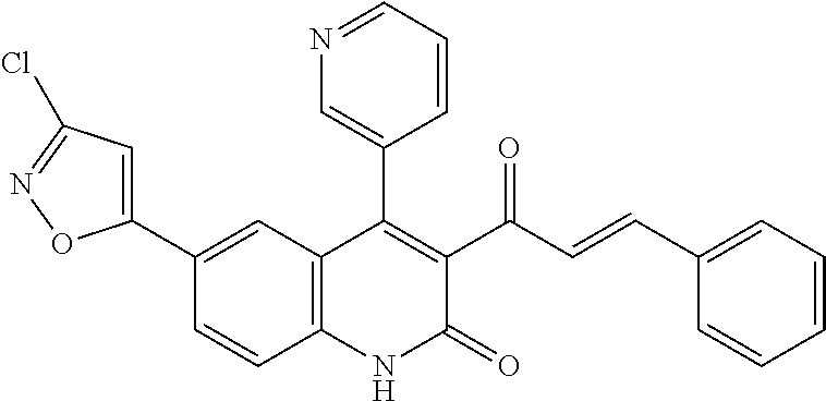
C1(C2=CC(Cl)=NO2)=CC2=C(C=C1)NC(=O)C(C(C=CC1=CC=CC=C1)=O)=C2C1=CN=CC=C1
